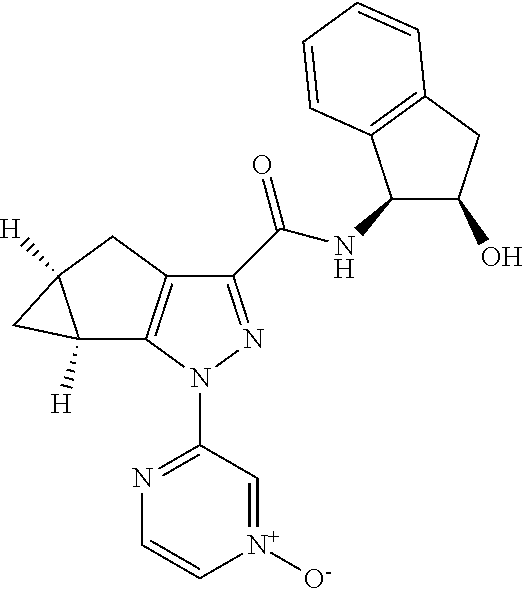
C1(C(NC2C(O)CC3=C2C=CC=C3)=O)=NN(C2=NC=C[N+]([O-])=C2)C2=C1CC1([H])C2([H])C1
